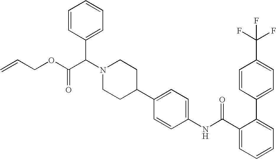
C1(C2=CC=C(NC(C3=CC=CC=C3C3=CC=C(C(F)(F)F)C=C3)=O)C=C2)CCN(C(C(OCC=C)=O)C2=CC=CC=C2)CC1
